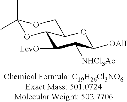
C1([LevO])C([NHCl3Ac])C([OAlI])OC2C1OC(C)(C)OC2
